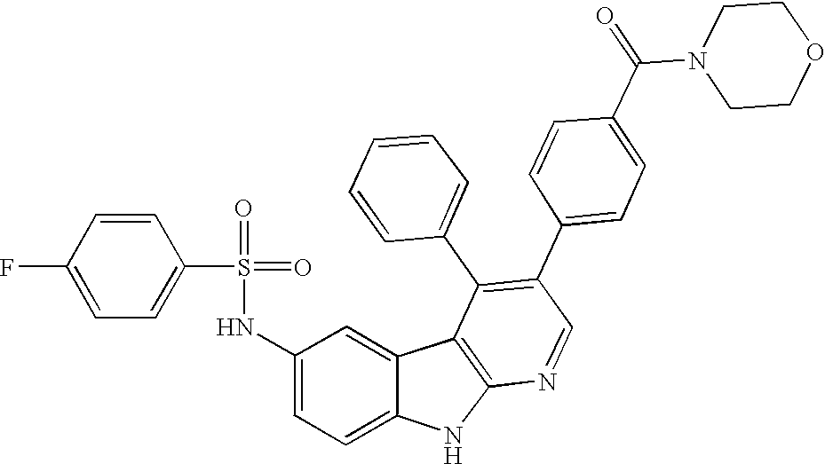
N(C1=CC=C2C(=C1)C1=C(N2)N=CC(C2=CC=C(C(N3CCOCC3)=O)C=C2)=C1C1=CC=CC=C1)S(=O)(=O)C1=CC=C(F)C=C1
